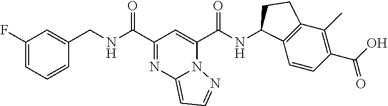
C(NC(C1=NC2=CC=NN2C(C(NC2C3=C(C(C)=C(C(O)=O)C=C3)CC2)=O)=C1)=O)C1=CC(F)=CC=C1
